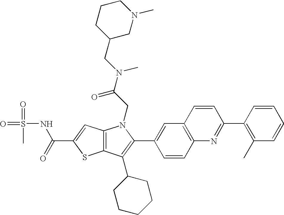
C(C1=CC2=C(S1)C(C1CCCCC1)=C(C1=CC3=C(C=C1)N=C(C1=C(C)C=CC=C1)C=C3)N2CC(=O)N(CC1CN(C)CCC1)C)(=O)NS(=O)(=O)C
